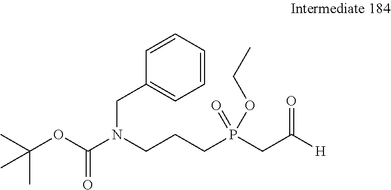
C1=CC=CC=C1CN(C(OC(C)(C)C)=O)CCCP(CC([H])=O)(OCC)=O
